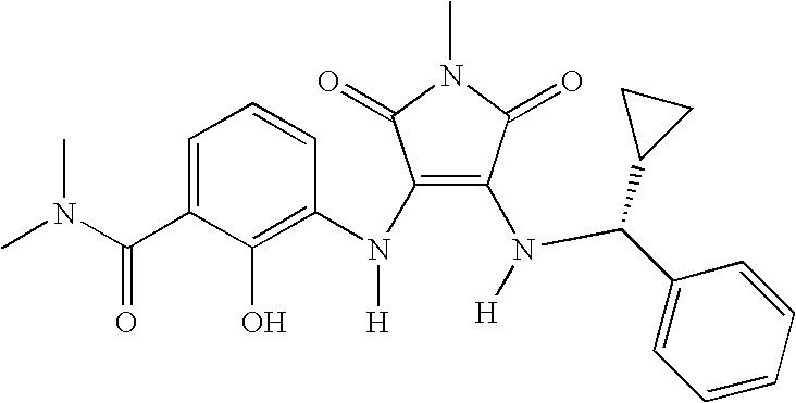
C1=CC(N(C2=C(N([H])C(C3=CC=CC=C3)C3CC3)C(=O)N(C)C2=O)[H])=C(O)C(C(N(C)C)=O)=C1
